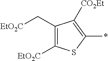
C1(C[EtO2C])=C([EtO2C])SC(*)=C1[CO2Et]
